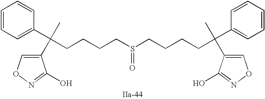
C1(C(CCCCS(=O)CCCCC(C2=CON=C2O)(C2=CC=CC=C2)C)(C2=CC=CC=C2)C)=CON=C1O
